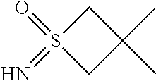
C1S(=O)(=N)CC1(C)C
